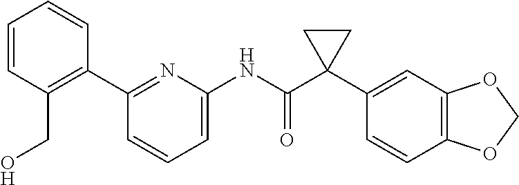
N(C(C1(C2=CC3=C(C=C2)OCO3)CC1)=O)C1=CC=CC(C2=C(CO)C=CC=C2)=N1
